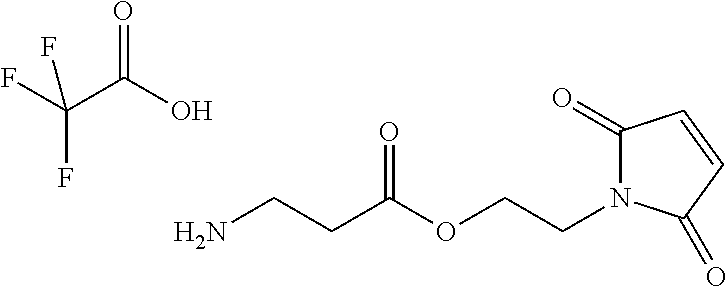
NCCC(OCCN1C(=O)C=CC1=O)=O.OC(C(F)(F)F)=O
